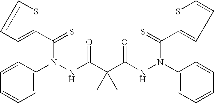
C1(N(NC(C(C(NN(C2=CC=CC=C2)C(=S)C2=CC=CS2)=O)(C)C)=O)C(C2=CC=CS2)=S)=CC=CC=C1
